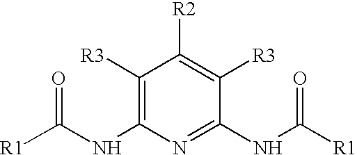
C1([R3])=C(NC([R1])=O)N=C(NC([R1])=O)C([R3])=C1[R2]
